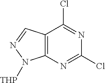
C12=C(N=C(Cl)N=C1Cl)N([THP])N=C2
